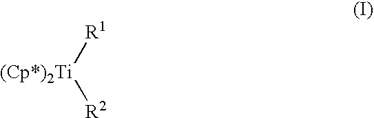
[R1][(Cp*)2Ti][R2]
